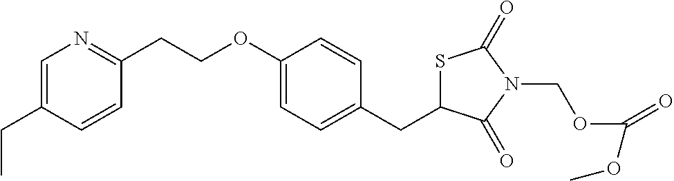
C(OC1=CC=C(CC2SC(=O)N(COC(=O)OC)C2=O)C=C1)CC1=NC=C(CC)C=C1
